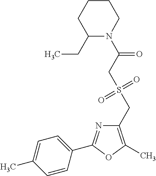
C1(CS(=O)(=O)CC(=O)N2C(CC)CCCC2)=C(C)OC(C2=CC=C(C)C=C2)=N1
